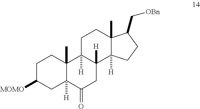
C1C([MOMO])CC2([H])C(C)(C1)C1([H])C([H])(CC2=O)C2([H])C(C)(CC1)C(C[OBn])CC2
